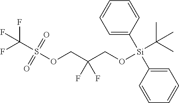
C1=C([Si](C2=CC=CC=C2)(C(C)(C)C)OCC(COS(C(F)(F)F)(=O)=O)(F)F)C=CC=C1
